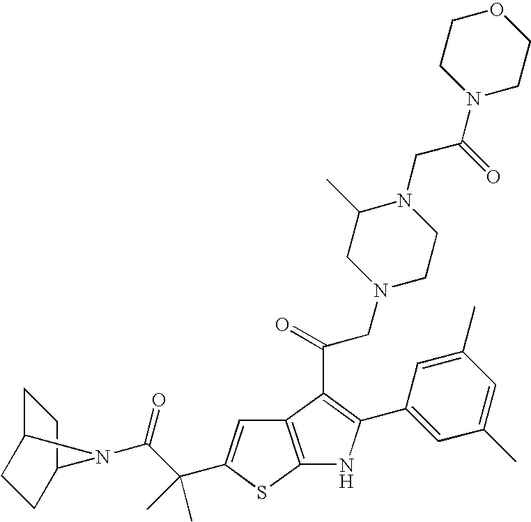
C1C2CCC(C1)N2C(C(C)(C)C1=CC2=C(S1)NC(C1=CC(C)=CC(C)=C1)=C2C(CN1CCN(CC(N2CCOCC2)=O)C(C)C1)=O)=O
